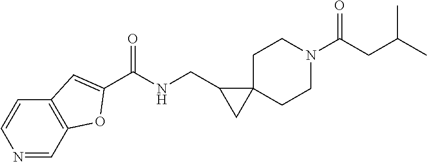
C1N(C(CC(C)C)=O)CCC2(C1)C(CNC(=O)C1=CC3=C(C=NC=C3)O1)C2
